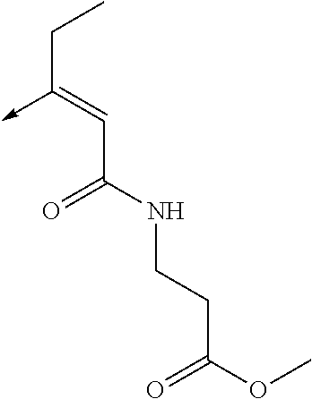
C(C(NCCC(OC)=O)=O)=C(CC)->C
